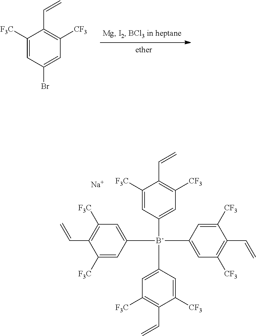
C1([F3C])=CC(Br)=CC([CF3])=C1C=C.C1([F3C])=CC([B-](C2=CC([F3C])=C(C=C)C([CF3])=C2)(C2=CC([F3C])=C(C=C)C([F3C])=C2)C2=CC([CF3])=C(C=C)C([CF3])=C2)=CC([CF3])=C1C=C.[Na]
